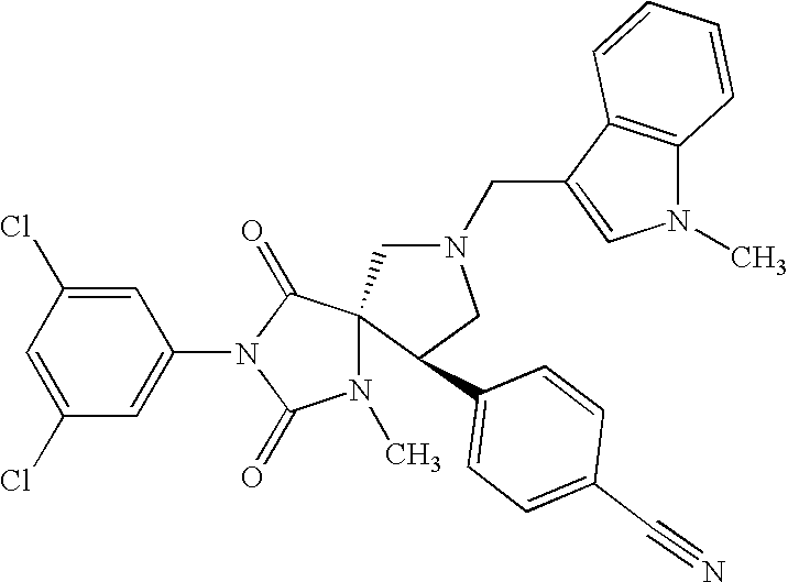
C1=C(Cl)C=C(N2C(=O)C3(N(C)C2=O)CN(CC2=CN(C)C4=C2C=CC=C4)CC3C2=CC=C(C#N)C=C2)C=C1Cl
